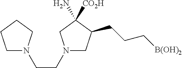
N1(CCN2CCCC2)CC(CCC[B(OH)2])C(N)([CO2H])C1
